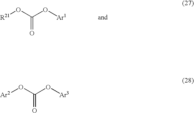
[R21]OC(O[Ar1])=O.[Ar2]OC(O[Ar3])=O
